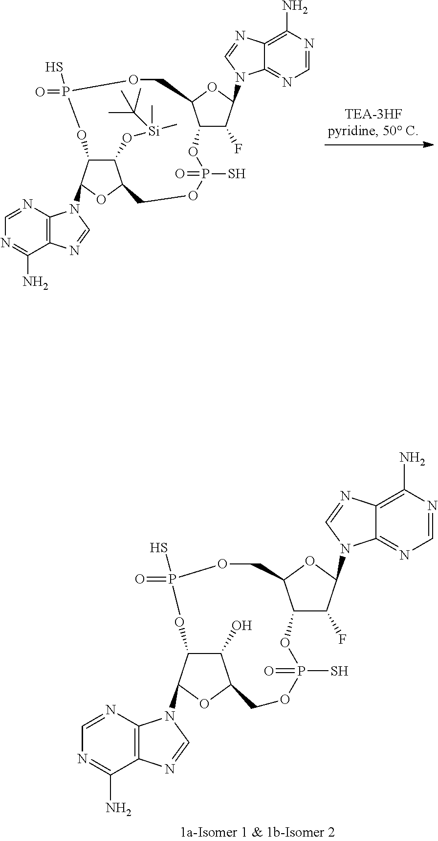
N1=CN=C2C(=C1N)N=CN2C1C(F)C2C(O1)COP(=O)(S)OC1C(O[Si](C)(C)C(C)(C)C)C(COP(=O)(S)O2)OC1N1C2=C(C(N)=NC=N2)N=C1.N1=CN=C2C(=C1N)N=CN2C1C(F)C2C(O1)COP(=O)(S)OC1C(O)C(COP(=O)(S)O2)OC1N1C2=C(C(N)=NC=N2)N=C1
